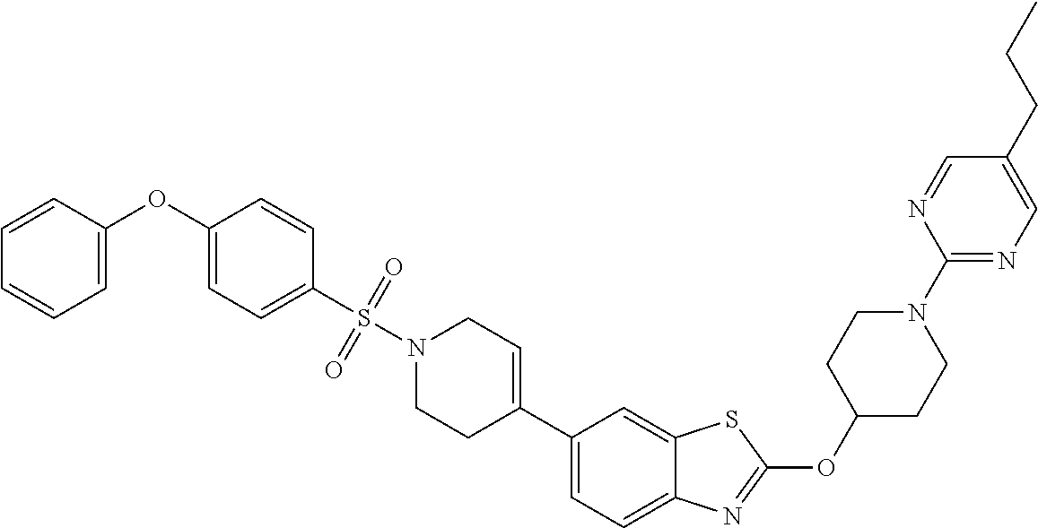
C1C(OC2=NC3=CC=C(C4=CCN(S(=O)(=O)C5=CC=C(OC6=CC=CC=C6)C=C5)CC4)C=C3S2)CCN(C2=NC=C(CCC)C=N2)C1
